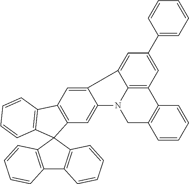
C12=CC3=C(C=C1N1C4=C(C=C(C5=CC=CC=C5)C=C24)C2=C(C1)C=CC=C2)C1(C2=C3C=CC=C2)C2=C(C3=C1C=CC=C3)C=CC=C2
